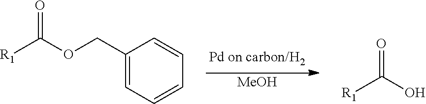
[MeOH].O=C(OCC1=CC=CC=C1)[R1].O=C(O)[R1]
